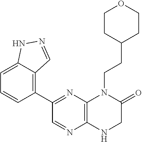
C12=C(N=C(C3=C4C(=CC=C3)NN=C4)C=N1)N(CCC1CCOCC1)C(=O)CN2
